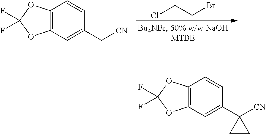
C12=C(C=C(C3([CN])CC3)C=C1)OC(F)(F)O2.C12=C(C=C(C[CN])C=C1)OC(F)(F)O2.C(CBr)Cl
